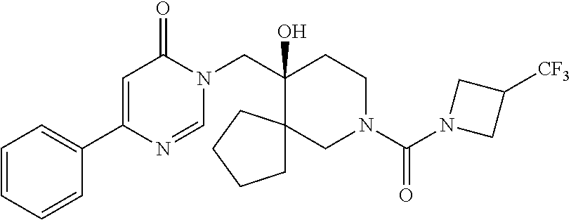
C1=CC=CC(C2=CC(=O)N(CC3(O)C4(CN(C(=O)N5CC([CF3])C5)CC3)CCCC4)C=N2)=C1
